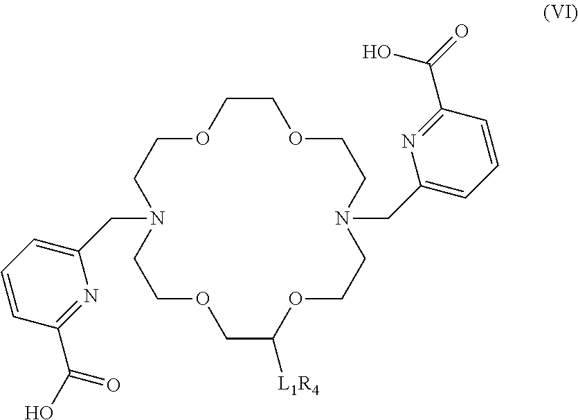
C1=C(CN2CCOCCOCCN(CC3=CC=CC(C(O)=O)=N3)CCOC([L1R4])COCC2)N=C(C(=O)O)C=C1
